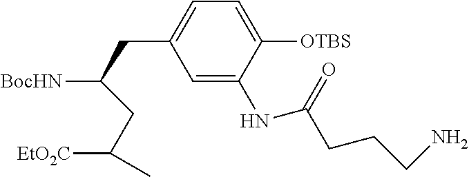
C1=C(NC(=O)CCCN)C([OTBS])=CC=C1CC([BocHN])CC(C)[EtO2C]
